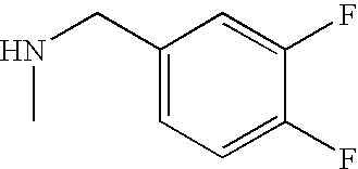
N(CC1=CC=C(F)C(F)=C1)C
